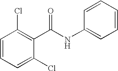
C1=CC=C(Cl)C(C(NC2=CC=CC=C2)=O)=C1Cl
